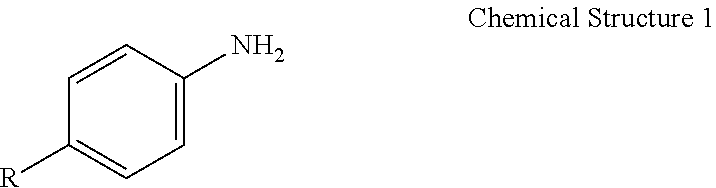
C1=CC(N)=CC=C1[R]
